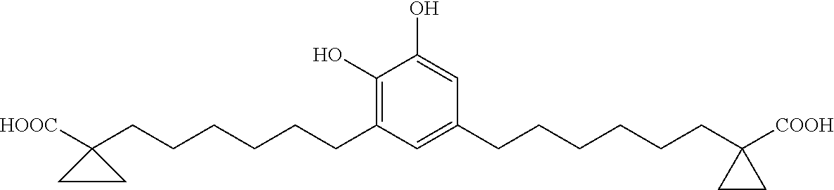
C1(O)=C(CCCCCCC2([HOOC])CC2)C=C(CCCCCCC2([COOH])CC2)C=C1O
